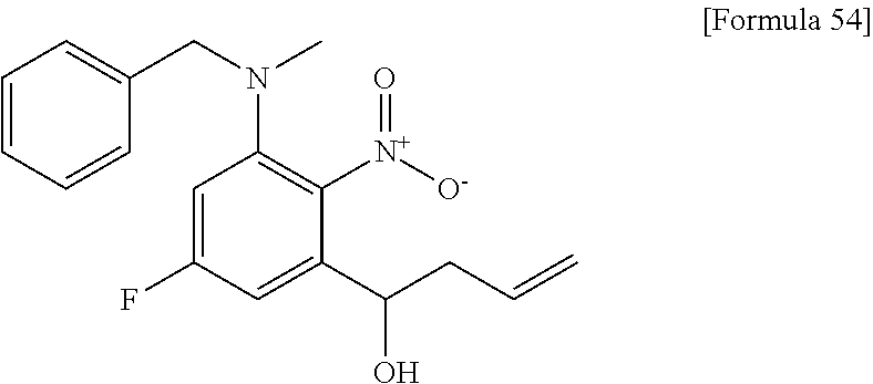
C1=CC=CC(CN(C)C2=C([N+]([O-])=O)C(C(CC=C)O)=CC(F)=C2)=C1
